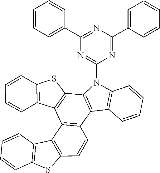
C1=CC2=C(C=C1)C1=C(C=CC3=C1C1=C(SC4=C1C=CC=C4)C1=C3C3=C(N1C1=NC(C4=CC=CC=C4)=NC(C4=CC=CC=C4)=N1)C=CC=C3)S2
